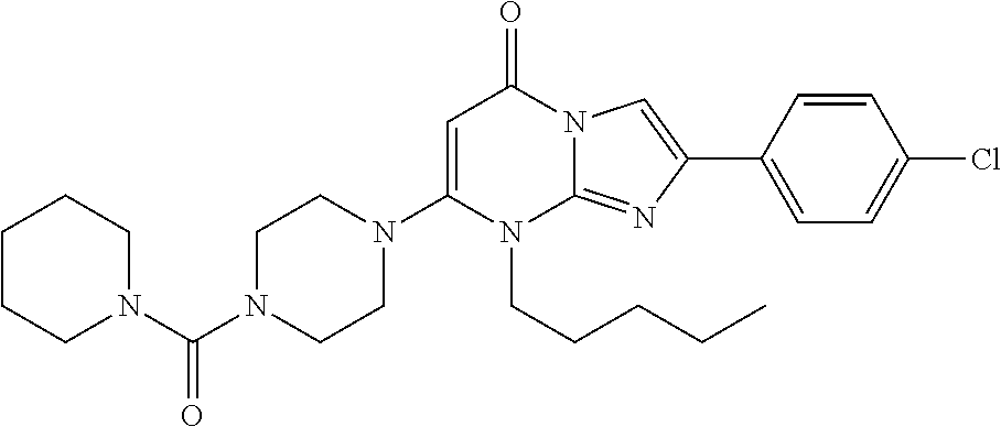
C1N(C(N2CCCCC2)=O)CCN(C2=CC(=O)N3C(=NC(C4=CC=C(Cl)C=C4)=C3)N2CCCCC)C1
